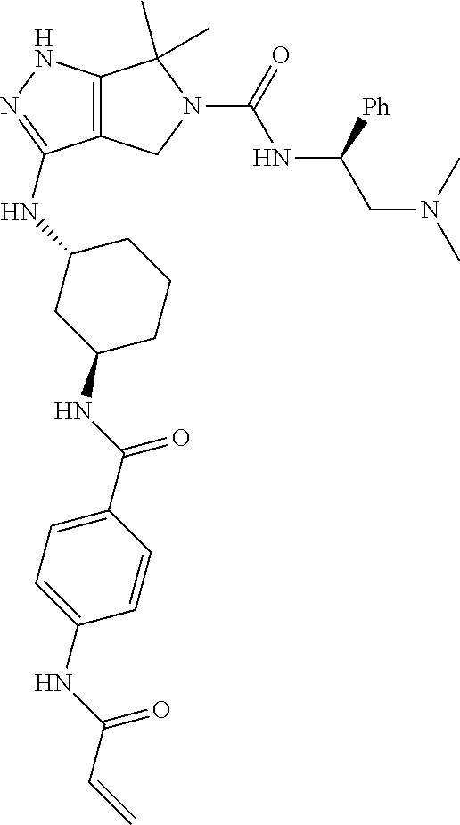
C12=C(NN=C1NC1CC(NC(C3=CC=C(NC(C=C)=O)C=C3)=O)CCC1)C(C)(C)N(C(NC(CN(C)C)[Ph])=O)C2
